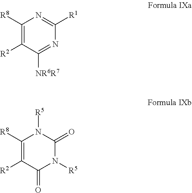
C1([R8])=C([R2])C([NR6R7])=NC([R1])=N1.C1([R8])=C([R2])C(=O)N([R5])C(=O)N1[R5]
